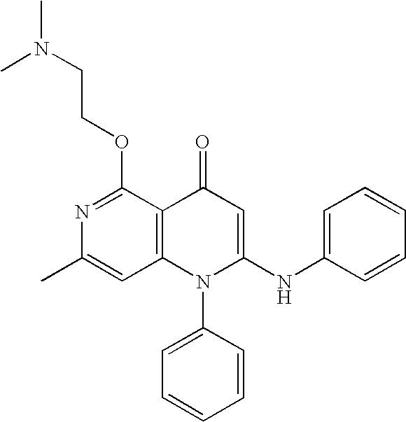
C1=C(C)N=C(OCCN(C)C)C2=C1N(C1=CC=CC=C1)C(NC1=CC=CC=C1)=CC2=O
